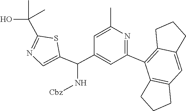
C1(C2=C3CCCC3=CC3=C2CCC3)=NC(C)=CC(C(C2=CN=C(C(O)(C)C)S2)N[Cbz])=C1
